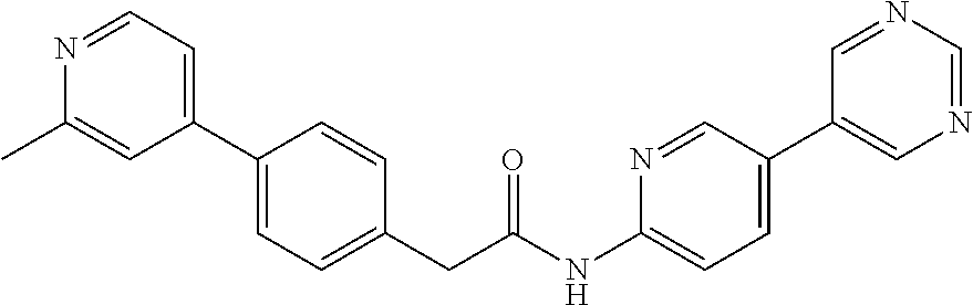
C1(C2=CC=C(CC(NC3=CC=C(C4=CN=CN=C4)C=N3)=O)C=C2)=CC=NC(C)=C1
